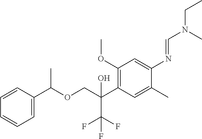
C1(OC)=C(C(COC(C2=CC=CC=C2)C)(O)C(F)(F)F)C=C(C)C(N=CN(CC)C)=C1
